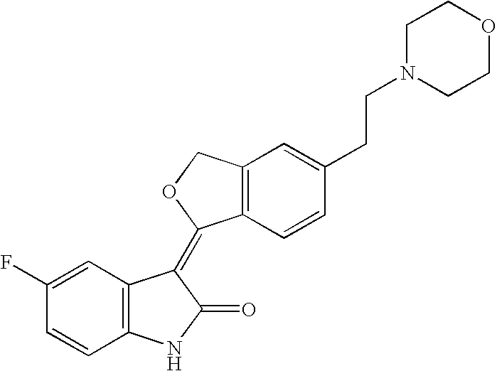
C1=C(F)C=CC2=C1C(=C1C3=C(CO1)C=C(CCN1CCOCC1)C=C3)C(=O)N2
